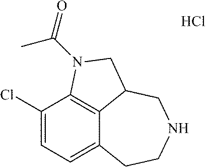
C1(Cl)=CC=C2C3=C1N(C(C)=O)CC3CNCC2.Cl
